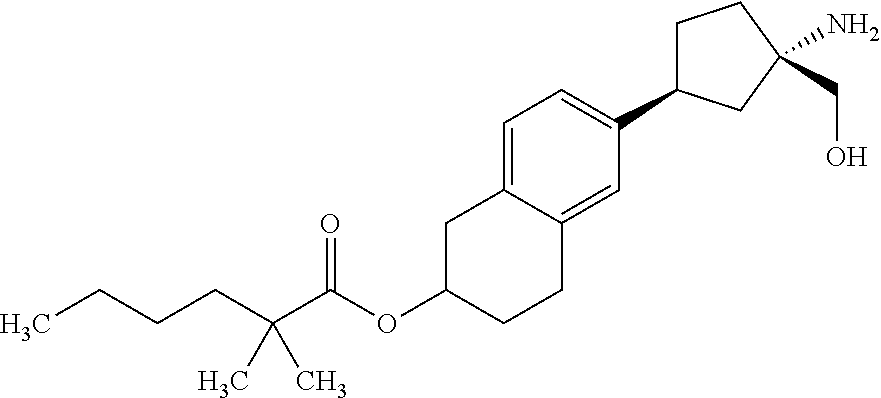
C(OC1CCC2=CC(C3CCC(N)(CO)C3)=CC=C2C1)(C(CCCC)(C)C)=O
